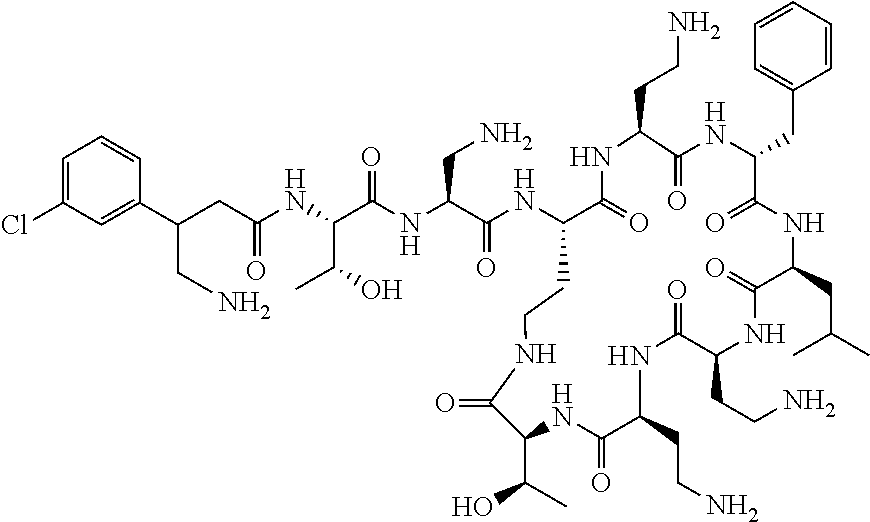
C(C(NC(C(O)C)C(NC(CN)C(NC1C(=O)NC(CCN)C(=O)NC(CC2=CC=CC=C2)C(=O)NC(CC(C)C)C(=O)NC(CCN)C(=O)NC(CCN)C(=O)NC(C(C)O)C(=O)NCC1)=O)=O)=O)C(CN)C1=CC(Cl)=CC=C1
